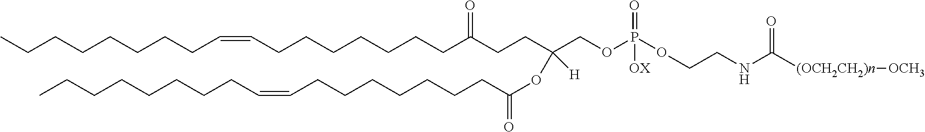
C(C(CCC(COP(OCCNC([(OCH2CH2)n][OCH3])=O)(=O)[OX])(OC(=O)CCCCCCCC=CCCCCCCCC)[H])=O)CCCCCCC=CCCCCCCCC
